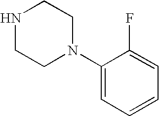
C1NCCN(C2=CC=CC=C2F)C1
